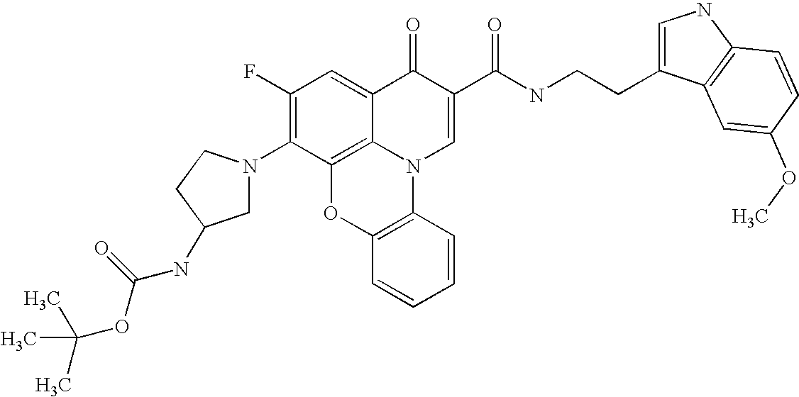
C1(F)=C(N2CC(NC(OC(C)(C)C)=O)CC2)C2=C3C(=C1)C(=O)C(C(NCCC1=CNC4=C1C=C(OC)C=C4)=O)=CN3C1=C(O2)C=CC=C1
